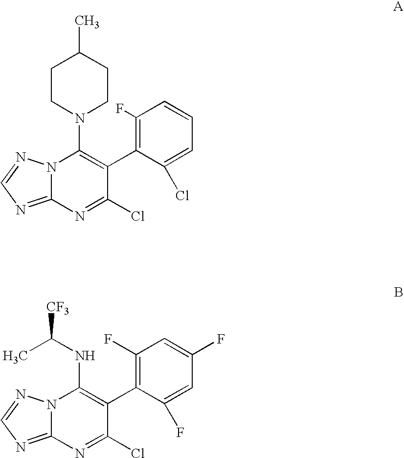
N12C(=NC=N1)N=C(Cl)C(C1=C(F)C=CC=C1Cl)=C2N1CCC(C)CC1.N12C(=NC=N1)N=C(Cl)C(C1=C(F)C=C(F)C=C1F)=C2NC(C)[CF3]
